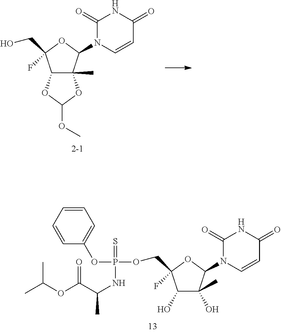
CC(OC(C(NP(=S)(OC1=CC=CC=C1)OCC1(F)C(O)C(O)(C)C(N2C=CC(=O)NC2=O)O1)C)=O)C.C12C(C)(C(N3C=CC(=O)NC3=O)OC1(F)CO)OC(OC)O2
